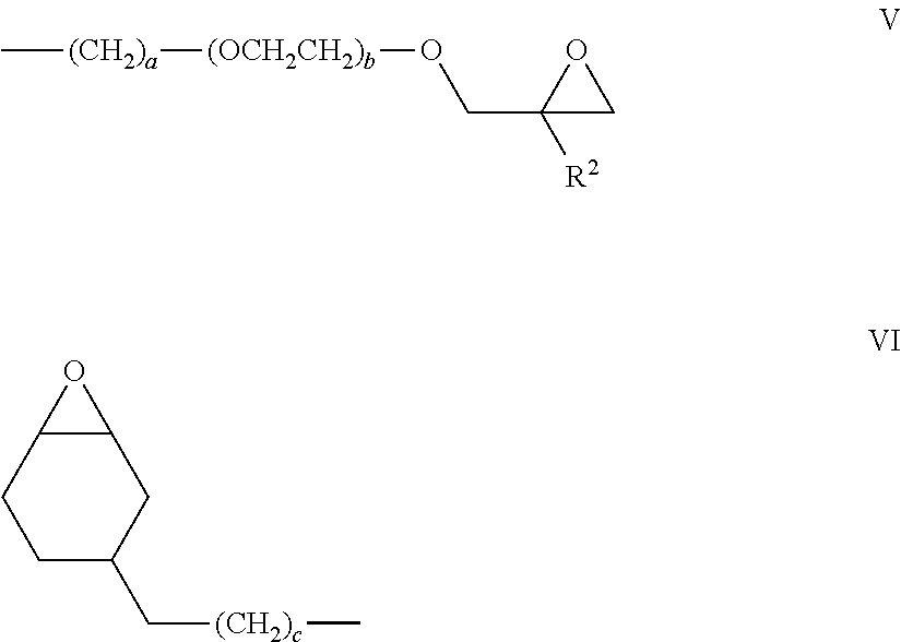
C[(CH2)a][(OCH2CH2)b]OCC1([R2])CO1.C1C(C[(CH2)c]C)CC2C(C1)O2
